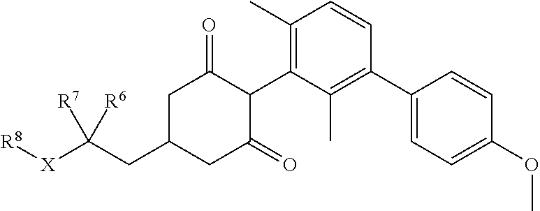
C1C(CC([X][R8])([R7])[R6])CC(=O)C(C2=C(C)C=CC(C3=CC=C(OC)C=C3)=C2C)C1=O
